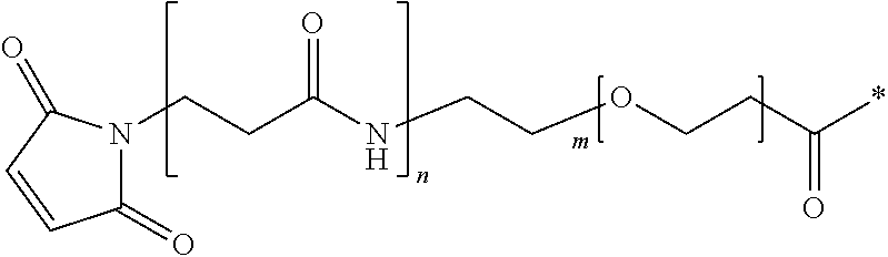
C1(=O)N(CCC(NCCOCCC(=O)*)=O)C(=O)C=C1
